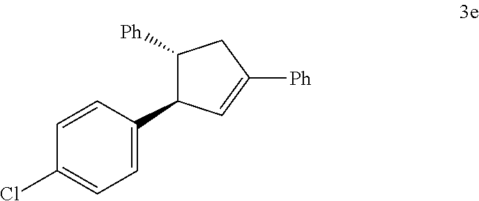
C1([Ph])C(C2=CC=C(Cl)C=C2)C=C([Ph])C1
